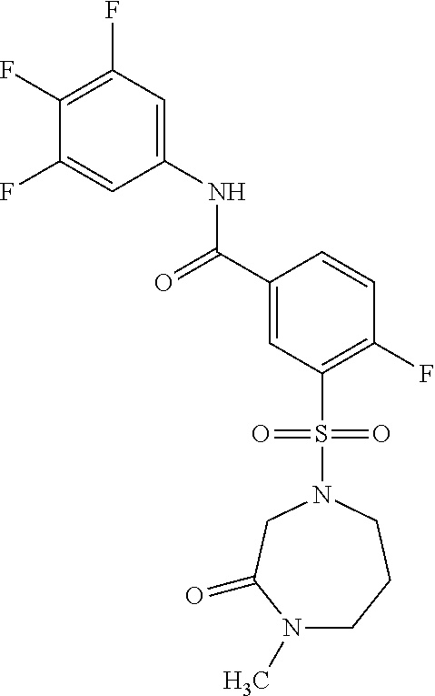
C1(F)=C(F)C=C(NC(=O)C2=CC(S(=O)(=O)N3CC(=O)N(C)CCC3)=C(F)C=C2)C=C1F
